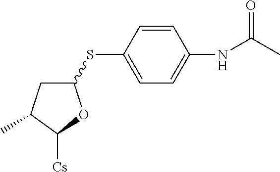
C1(SC2=CC=C(NC(C)=O)C=C2)CC(C)C([Cs])O1
